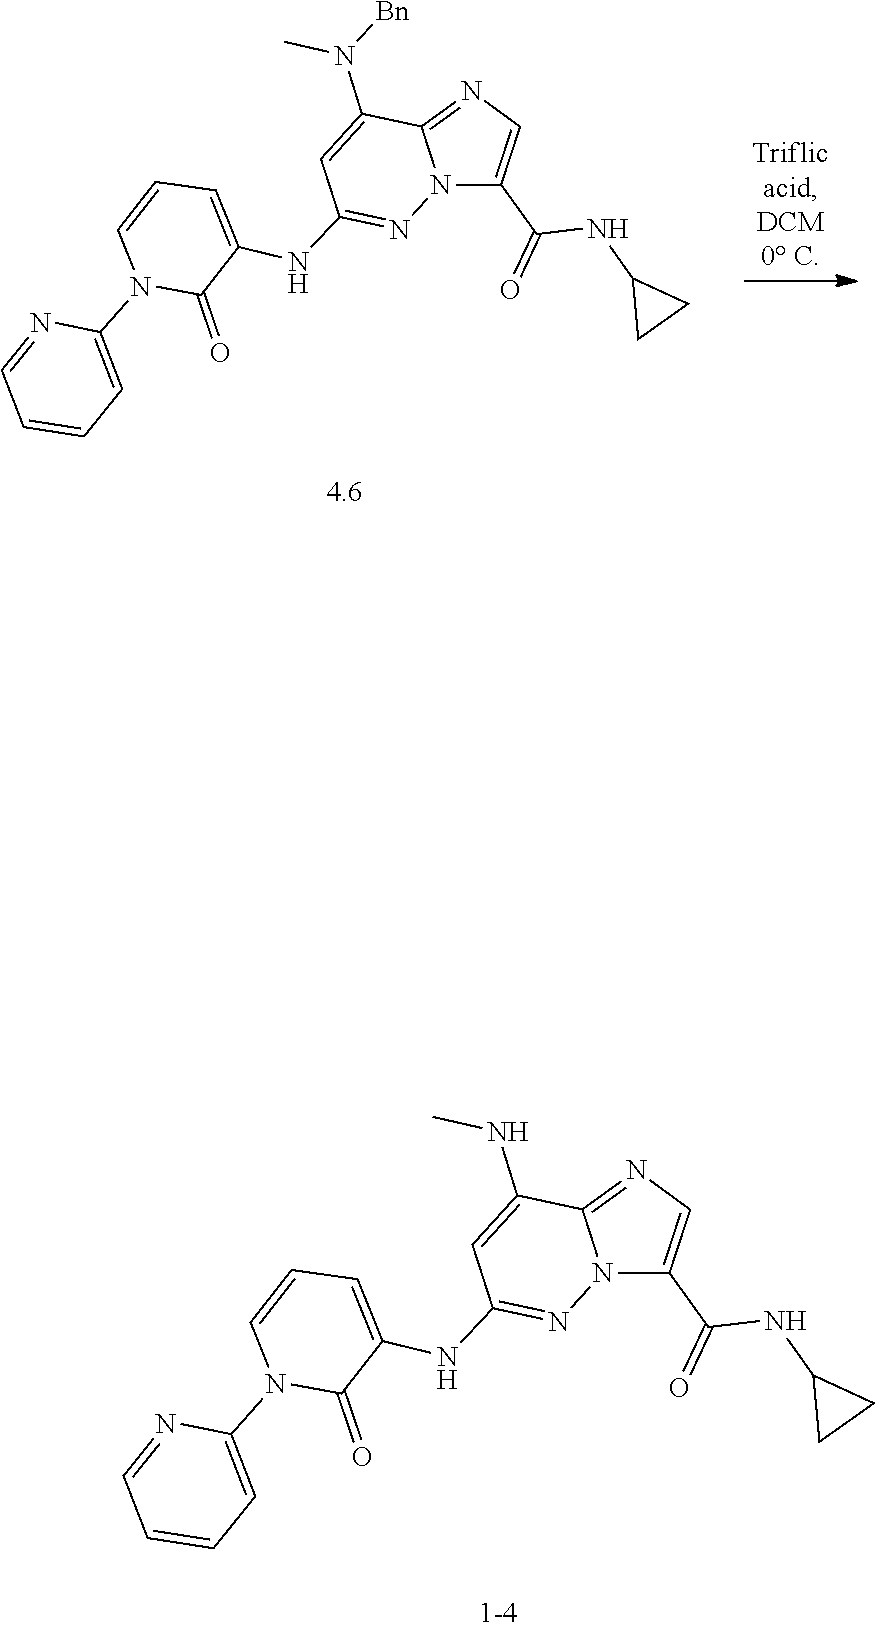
C1=CC=NC(N2C=CC=C(NC3=NN4C(C(=O)NC5CC5)=CN=C4C(NC)=C3)C2=O)=C1.C1=CC=NC(N2C=CC=C(NC3=NN4C(C(=O)NC5CC5)=CN=C4C(N(C)[Bn])=C3)C2=O)=C1
